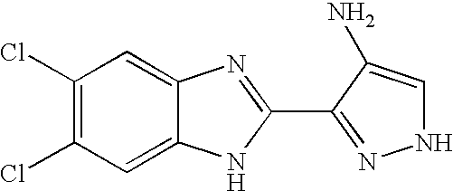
C1(Cl)=C(Cl)C=C2C(=C1)N=C(C1=NNC=C1N)N2
